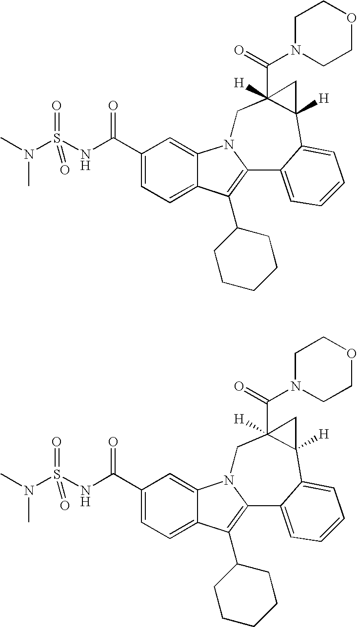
C1(C(NS(N(C)C)(=O)=O)=O)=CC=C2C(=C1)N1C(=C2C2CCCCC2)C2=CC=CC=C2C2([H])C(C(N3CCOCC3)=O)([H])(C1)C2.C1(C(NS(N(C)C)(=O)=O)=O)=CC=C2C(=C1)N1C(=C2C2CCCCC2)C2=CC=CC=C2C2([H])C(C(N3CCOCC3)=O)([H])(C1)C2
